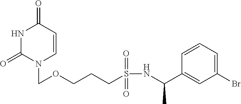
N1C(=O)N(COCCCS(NC(C2=CC(Br)=CC=C2)C)(=O)=O)C=CC1=O
